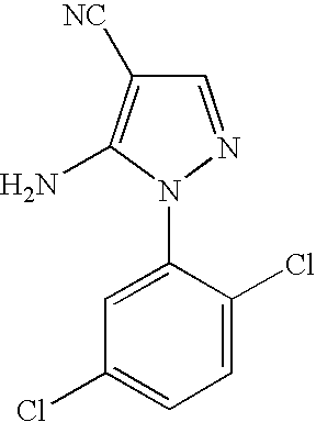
C1=NN(C2=CC(Cl)=CC=C2Cl)C(N)=C1[NC]
